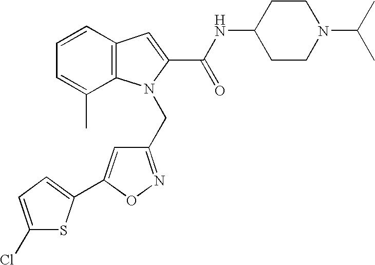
C1=CC=C(C)C2=C1C=C(C(NC1CCN(C(C)C)CC1)=O)N2CC1=NOC(C2=CC=C(Cl)S2)=C1
